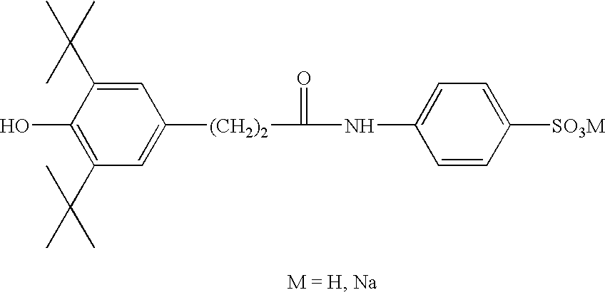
C1(O)=C(C(C)(C)C)C=C([(CH2)2]C(=O)NC2=CC=C([SO3M])C=C2)C=C1C(C)(C)C
